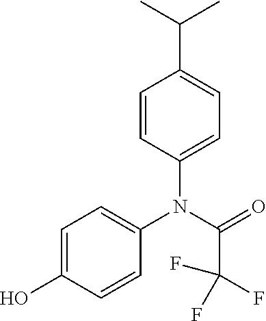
C1=CC(N(C(C(F)(F)F)=O)C2=CC=C(O)C=C2)=CC=C1C(C)C
